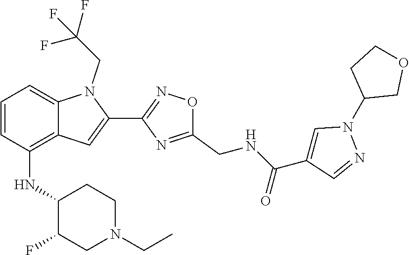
C1=CC(NC2C(F)CN(CC)CC2)=C2C(=C1)N(CC(F)(F)F)C(C1=NOC(CNC(C3=CN(C4COCC4)N=C3)=O)=N1)=C2
